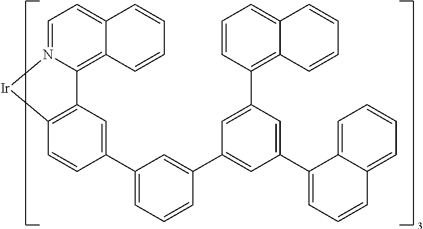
C12=C3C(=CC=N1[Ir]C1=C2C=C(C2=CC=CC(C4=CC(C5=CC=CC6=CC=CC=C56)=CC(C5=C6C(=CC=C5)C=CC=C6)=C4)=C2)C=C1)C=CC=C3
